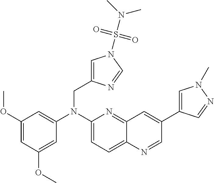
C1=C(OC)C=C(OC)C=C1N(C1=CC=C2C(=N1)C=C(C1=CN(C)N=C1)C=N2)CC1=CN(S(N(C)C)(=O)=O)C=N1
